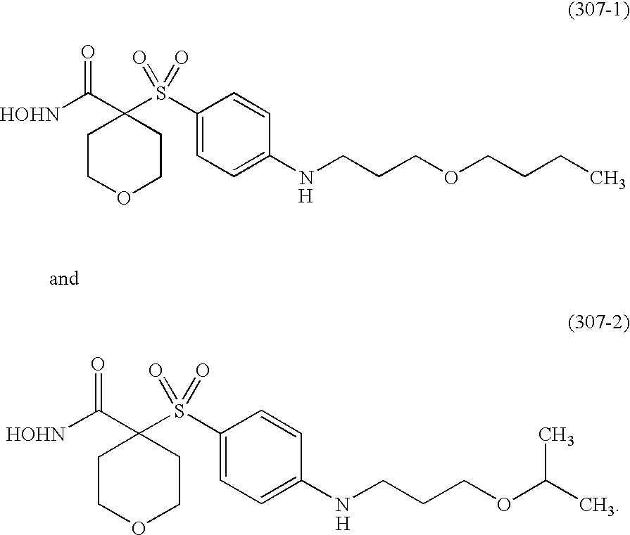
[H].[HOHN]C(C1(S(C2=CC=C(NCCCOCCCC)C=C2)(=O)=O)CCOCC1)=O.[H].[HOHN]C(C1(S(C2=CC=C(NCCCOC(C)C)C=C2)(=O)=O)CCOCC1)=O
